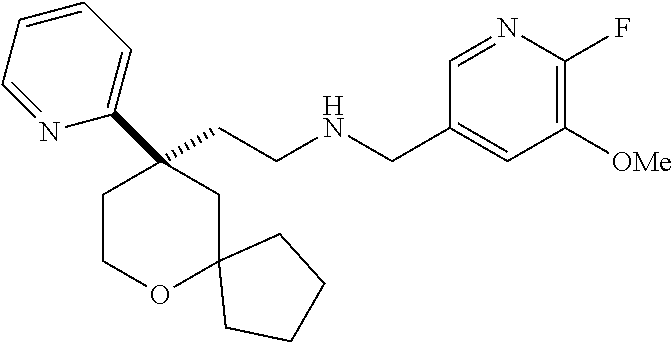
C(CNCC1=CC([OMe])=C(F)N=C1)C1(C2=CC=CC=N2)CCOC2(C1)CCCC2
